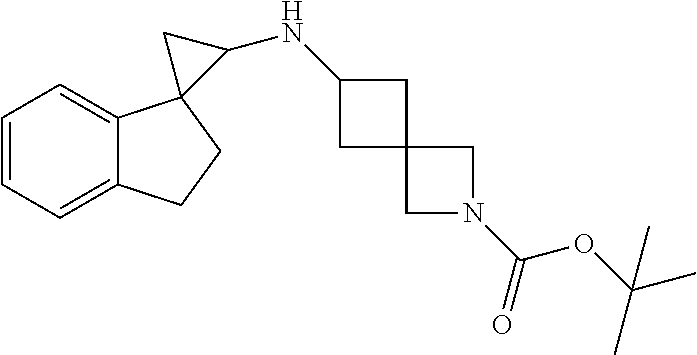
C1=CC=C2C(=C1)CCC21C(NC2CC3(C2)CN(C(=O)OC(C)(C)C)C3)C1
